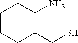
C1CCC(CS)C(N)C1
